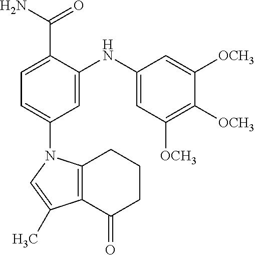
C1=C(C(N)=O)C(NC2=CC([OCH3])=C([OCH3])C([OCH3])=C2)=CC(N2C3=C(C(=O)CCC3)C(C)=C2)=C1
